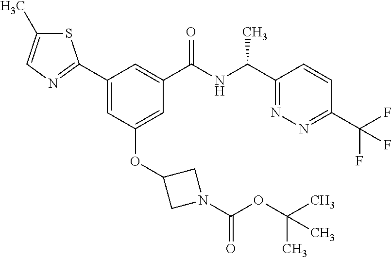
S1C(C)=CN=C1C1=CC(OC2CN(C(OC(C)(C)C)=O)C2)=CC(C(NC(C2=NN=C(C(F)(F)F)C=C2)C)=O)=C1
